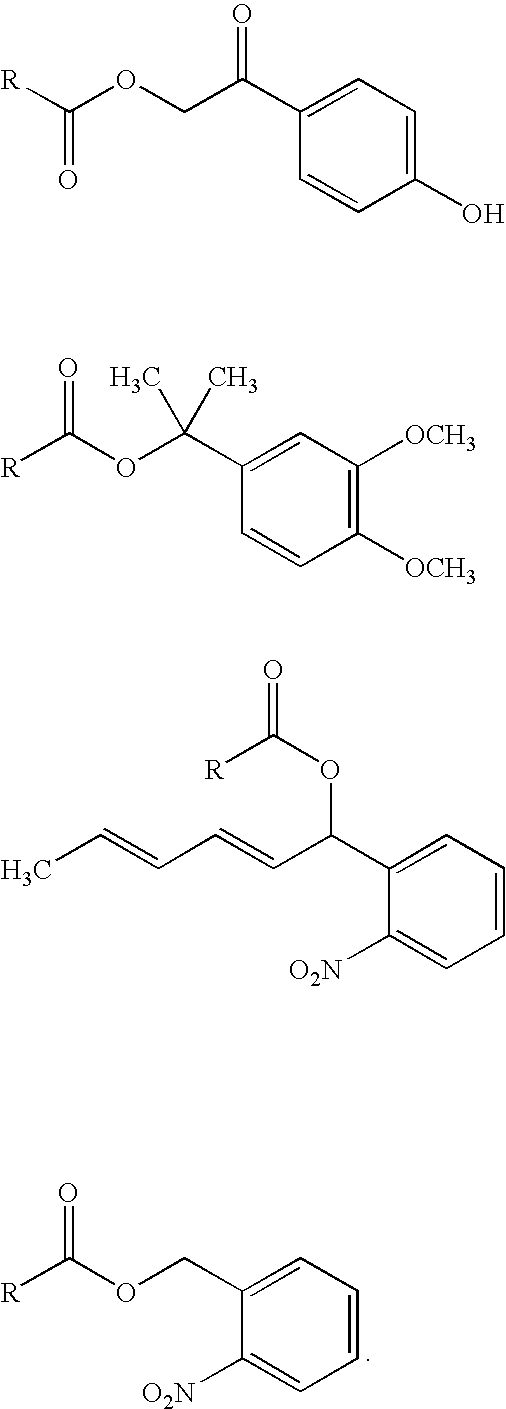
C1=CC=C([O2N])C(COC([R])=O)=C1.C1=C(O)C=CC(C(COC([R])=O)=O)=C1.C1([OCH3])=C([OCH3])C=CC(C(OC([R])=O)(C)C)=C1.C1=CC=C([O2N])C(C(C=CC=CC)OC([R])=O)=C1
